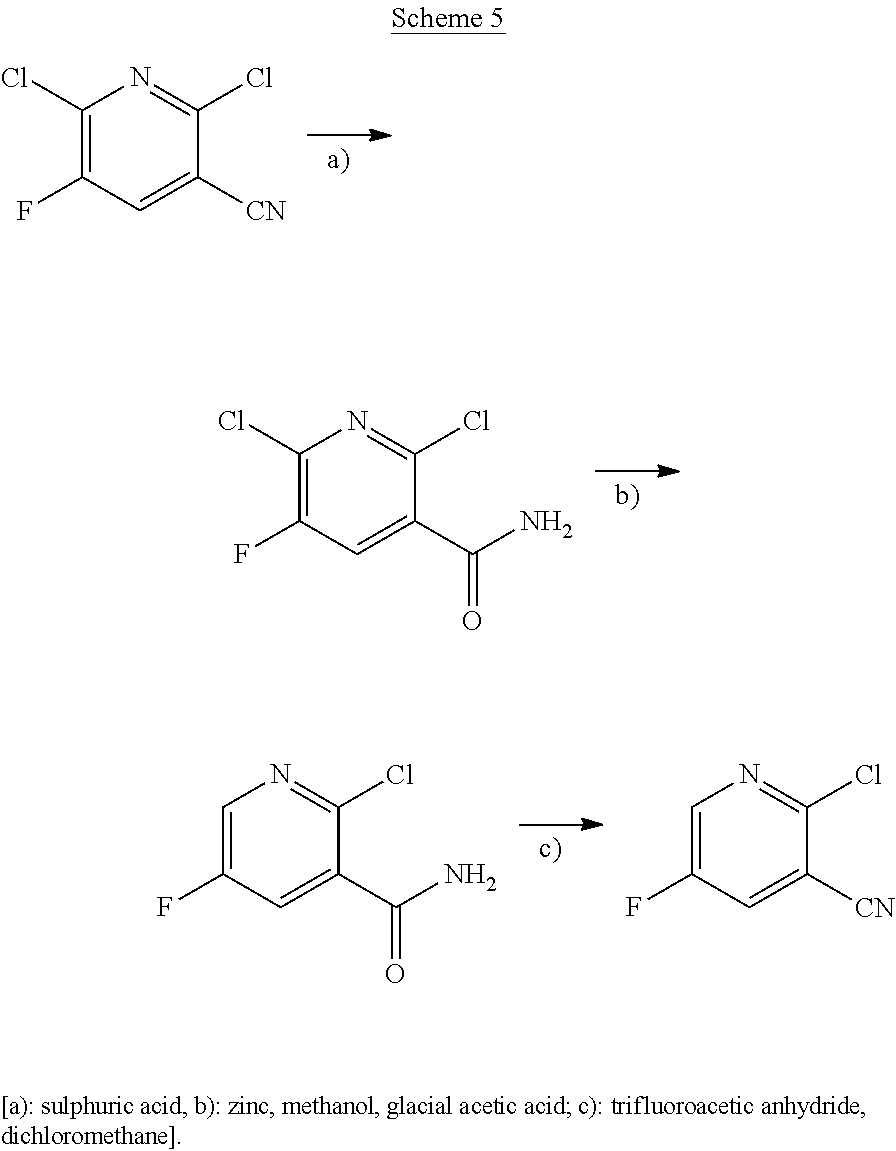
C1(Cl)=C(F)C=C([CN])C(Cl)=N1.C1(Cl)=C(F)C=C(C(N)=O)C(Cl)=N1.C1=C(F)C=C(C(N)=O)C(Cl)=N1.C1=C(F)C=C([CN])C(Cl)=N1
